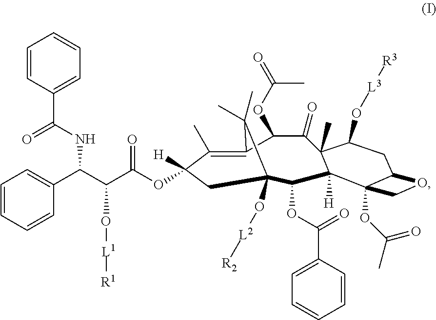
C1(C)=C2C(OC(=O)C)C(=O)C3(C)C([H])(C(OC(C4=CC=CC=C4)=O)C(O[L2][R2])(CC1([H])OC(C(C(C1=CC=CC=C1)NC(C1=CC=CC=C1)=O)O[L1][R1])=O)C2(C)C)C1(OC(C)=O)C(CC3O[L3][R3])OC1
